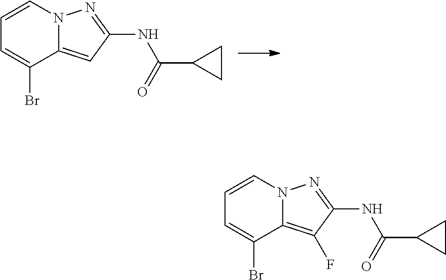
C1=CN2C(=CC(NC(C3CC3)=O)=N2)C(Br)=C1.C1=CN2C(=C(F)C(NC(C3CC3)=O)=N2)C(Br)=C1
